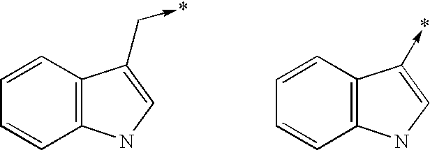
C1=CC2=C(C=C1)C(C->*)=CN2.C1=CC2=C(C=C1)C(->*)=CN2
